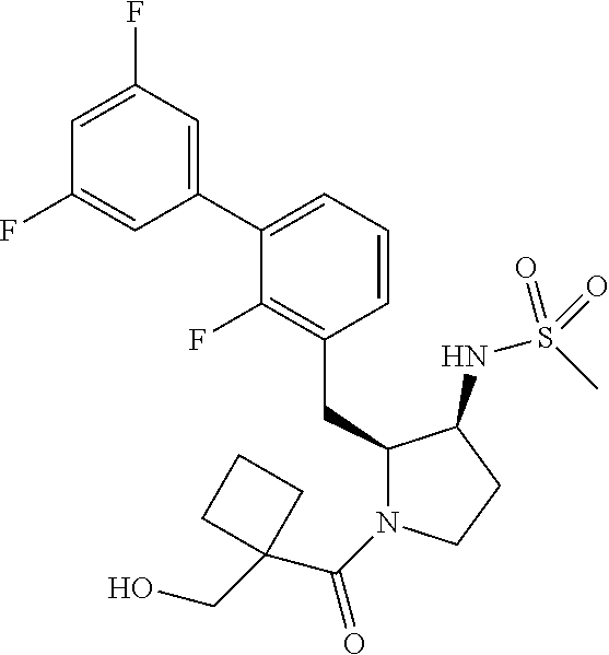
C1(CC2=C(F)C(C3=CC(F)=CC(F)=C3)=CC=C2)N(C(=O)C2(CO)CCC2)CCC1NS(C)(=O)=O
